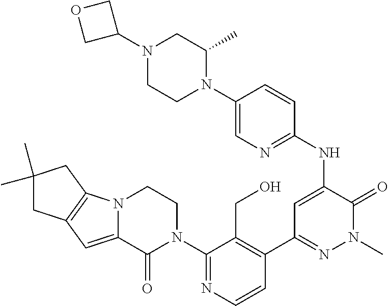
C1(N2CCN3C(=CC4=C3CC(C)(C)C4)C2=O)=NC=CC(C2=NN(C)C(=O)C(NC3=NC=C(N4C(C)CN(C5COC5)CC4)C=C3)=C2)=C1CO
